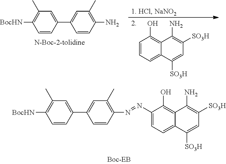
C12=C(O)C=CC=C1C([SO3H])=CC([SO3H])=C2N.C1=CC(C2=CC(C)=C(N)C=C2)=CC(C)=C1[BocHN].C1=CC(C2=CC(C)=C(N=NC3=CC=C4C(=C3O)C(N)=C([SO3H])C=C4[SO3H])C=C2)=CC(C)=C1[BocHN]
